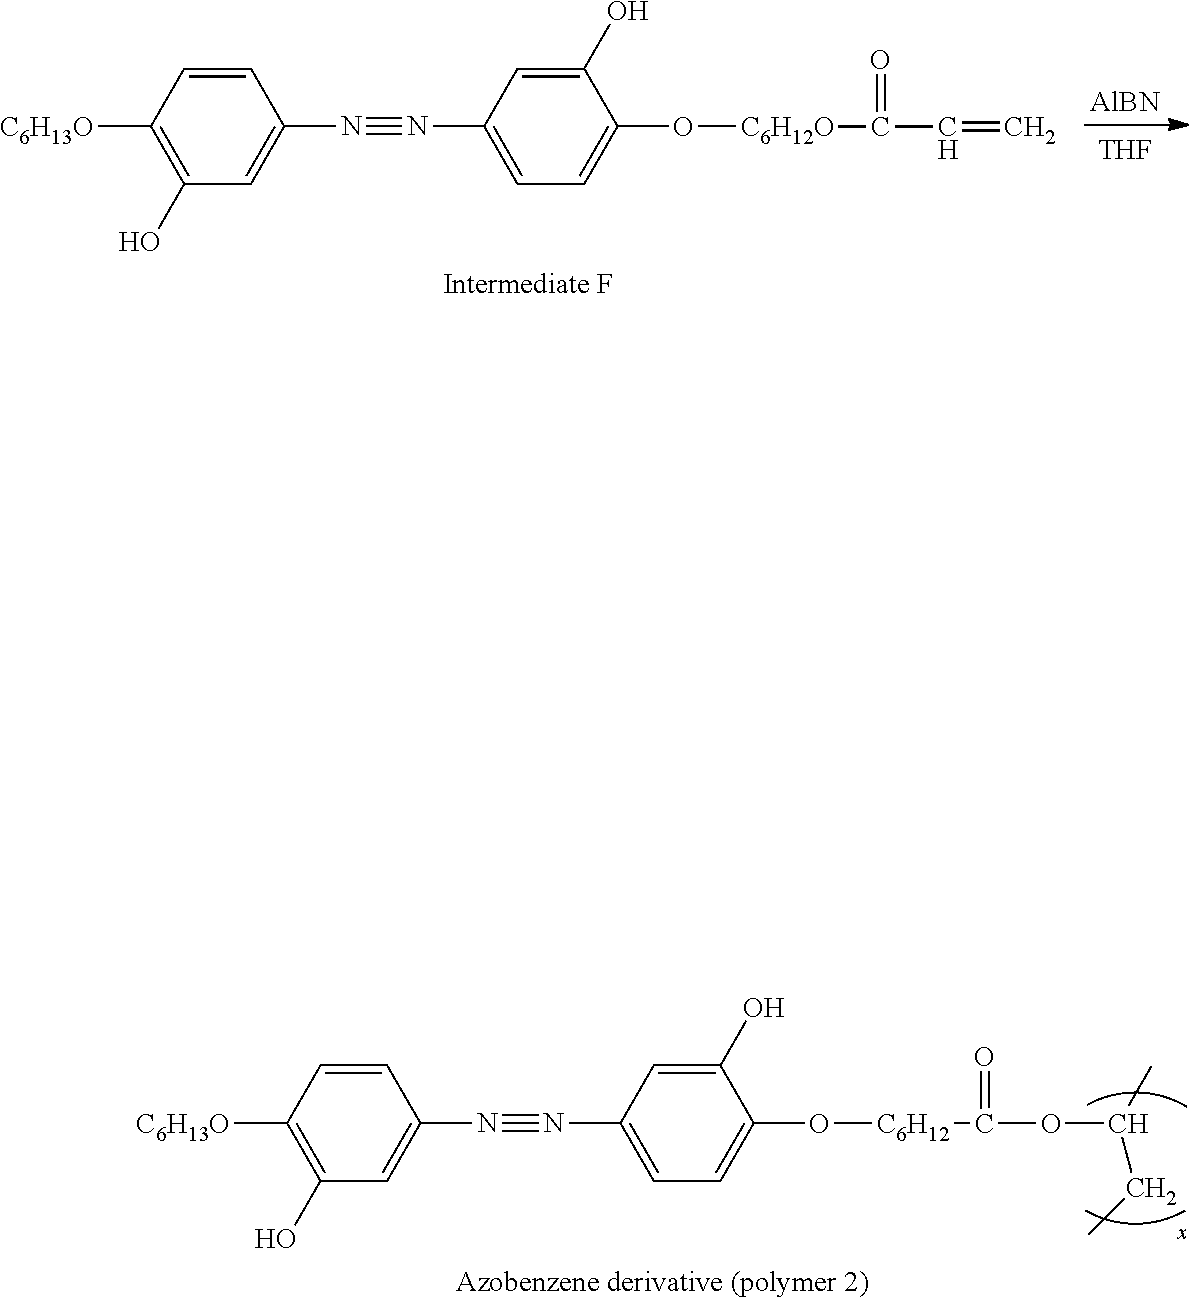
[C6H13O]C1=C(O)C=C(N#NC2=CC=C(O[C6H12]C(OC(C)CC)=O)C(O)=C2)C=C1.[AlBN].[THF].[C6H13O]C1=C(O)C=C(N#NC2=CC=C(O[C6H12O]C(C=C)=O)C(O)=C2)C=C1
